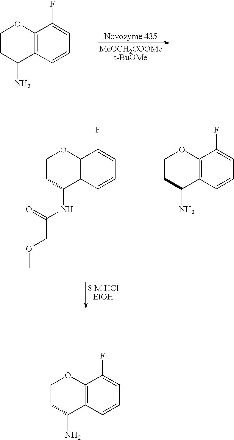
C1CC(N)C2=C(O1)C(F)=CC=C2.C1CC(NC(COC)=O)C2=C(O1)C(F)=CC=C2.C1CC(N)C2=C(O1)C(F)=CC=C2.C1CC(N)C2=C(O1)C(F)=CC=C2
